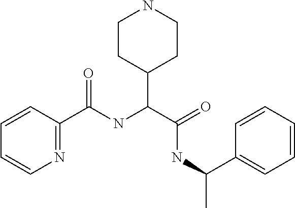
C1=CC=CN=C1C(NC(C(=O)NC(C)C1=CC=CC=C1)C1CCNCC1)=O
